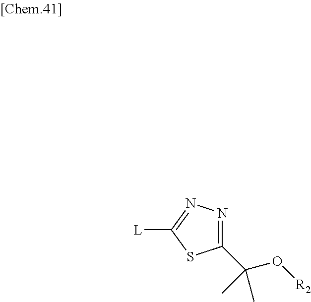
[L]C1=NN=C(C(O[R2])(C)C)S1
